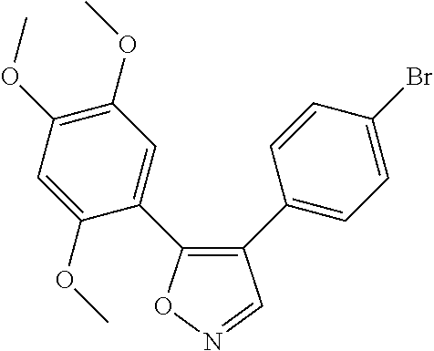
C1(C2=CC=C(Br)C=C2)=C(C2=CC(OC)=C(OC)C=C2OC)ON=C1
